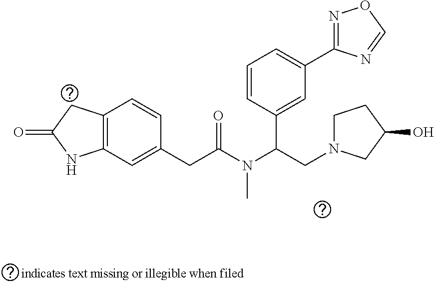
C1=CC(C(N(C(CC2=CC3=C(C=C2)CC(=O)N3)=O)C)CN2CCC(O)C2)=CC(C2=NOC=N2)=C1
